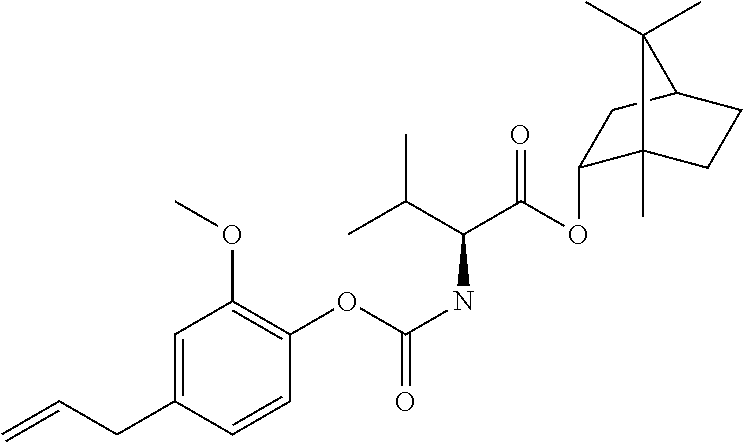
C(CC1=CC(OC)=C(OC(NC(C(=O)OC2C3(C)CCC(C2)C3(C)C)C(C)C)=O)C=C1)=C
